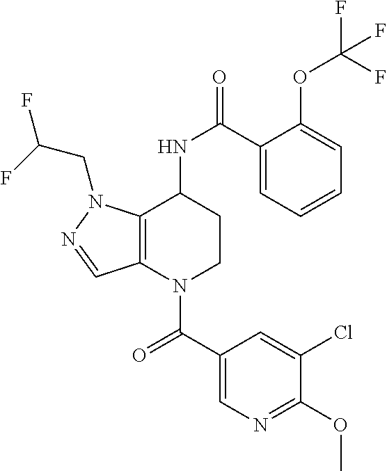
C1(C(=O)N2CCC(NC(=O)C3=CC=CC=C3OC(F)(F)F)C3=C2C=NN3CC(F)F)=CN=C(OC)C(Cl)=C1
